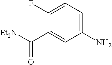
C1(N)=CC=C(F)C(C([Et2N])=O)=C1
